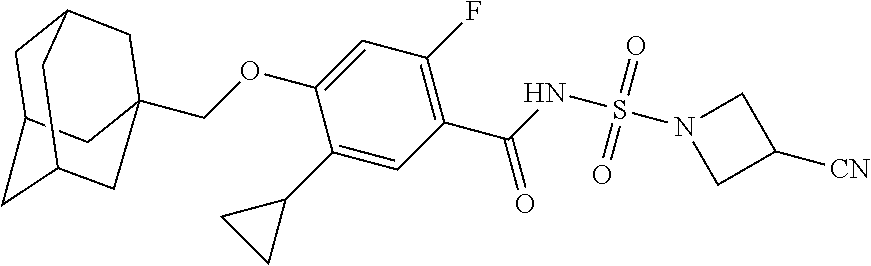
C12CC3CC(COC4=CC(F)=C(C(=O)NS(=O)(=O)N5CC([CN])C5)C=C4C4CC4)(CC(C3)C1)C2
